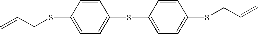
C=CCSC1=CC=C(SC2=CC=C(SCC=C)C=C2)C=C1
